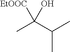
CC(C(C)C)(O)[EtOOC]
